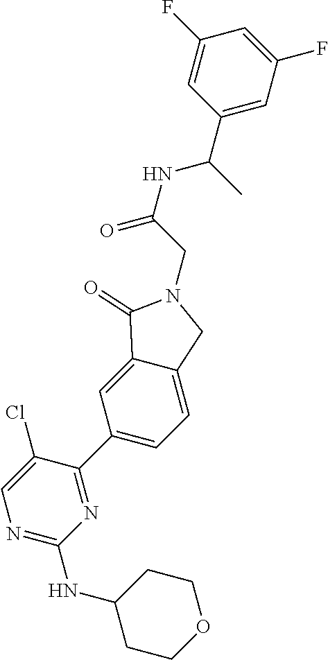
N(C1CCOCC1)C1=NC=C(Cl)C(C2=CC=C3C(=C2)C(=O)N(CC(NC(C2=CC(F)=CC(F)=C2)C)=O)C3)=N1
